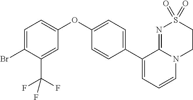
C1(C2=CC=CN3C2=NS(=O)(=O)CC3)=CC=C(OC2=CC=C(Br)C(C(F)(F)F)=C2)C=C1
